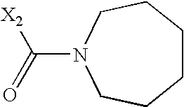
N1(C(=O)[X2])CCCCCC1
